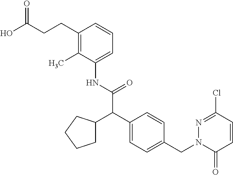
C(C(O)=O)CC1=C(C)C(NC(C(C2=CC=C(CN3C(=O)C=CC(Cl)=N3)C=C2)C2CCCC2)=O)=CC=C1
